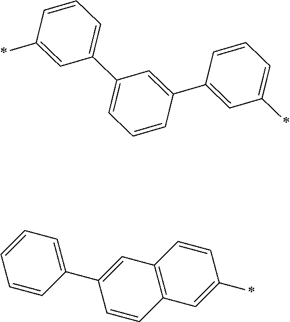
C1=CC=C(*)C=C1C1=CC(C2=CC=CC(*)=C2)=CC=C1.C1=CC(*)=CC2=C1C=C(C1=CC=CC=C1)C=C2
